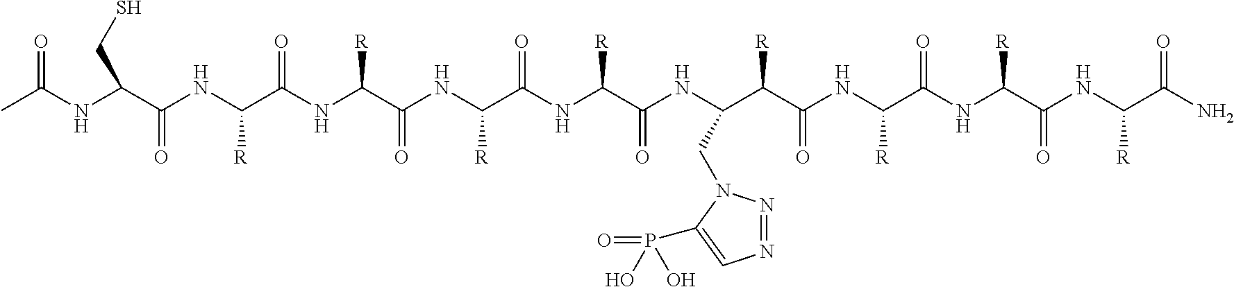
CC(NC(C(NC(C(NC(C(NC(C(NC(C(NC(CN1N=NC=C1P(=O)(O)O)C(C(NC(C(NC([R])C(NC(C(N)=O)[R])=O)=O)[R])=O)[R])=O)[R])=O)[R])=O)[R])=O)[R])=O)CS)=O
